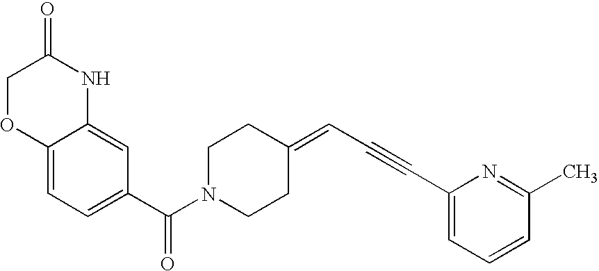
C12=CC=C(C(N3CCC(=CC#CC4=CC=CC(C)=N4)CC3)=O)C=C1NC(=O)CO2
